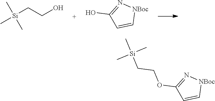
[Si](CCO)(C)(C)C.[NBoc]1N=C(O)C=C1.[NBoc]1N=C(OCC[Si](C)(C)C)C=C1
